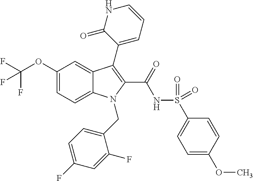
C1(OC(F)(F)F)=CC=C2C(=C1)C(C1=CC=CNC1=O)=C(C(=O)NS(=O)(=O)C1=CC=C(OC)C=C1)N2CC1=CC=C(F)C=C1F
